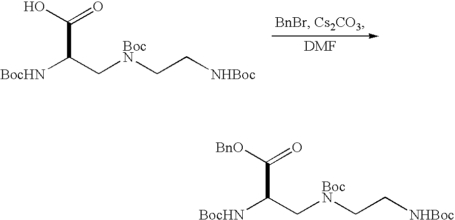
C(C(C[BocN]CC[NHBoc])[BocHN])(O)=O.C(C(C[BocN]CC[NHBoc])[BocHN])([BnO])=O
